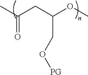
C(=O)(C)CC(OC)CO[PG]
